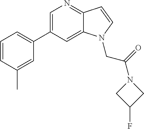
C1=C(C2=CC=CC(C)=C2)C=C2C(=N1)C=CN2CC(=O)N1CC(F)C1
